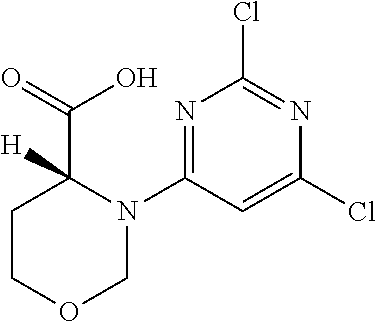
C1COCN(C2=NC(Cl)=NC(Cl)=C2)C1(C(=O)O)[H]
